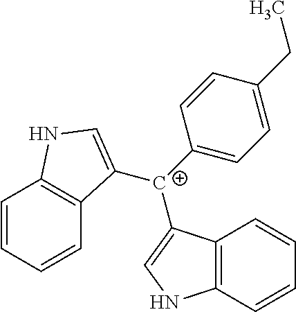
C12=C(C=CC=C1)NC=C2[C+](C1=CC=C(CC)C=C1)C1=CNC2=C1C=CC=C2
